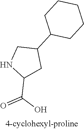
C1(C(O)=O)CC(C2CCCCC2)CN1
